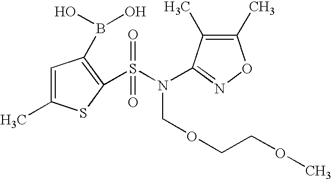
C1=C(C)SC(S(=O)(=O)N(COCCOC)C2=NOC(C)=C2C)=C1B(O)O
